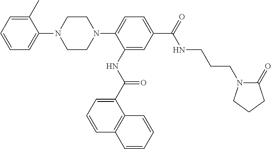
C1CN(C2=CC=C(C(=O)NCCCN3C(=O)CCC3)C=C2NC(C2=CC=CC3=C2C=CC=C3)=O)CCN1C1=CC=CC=C1C
